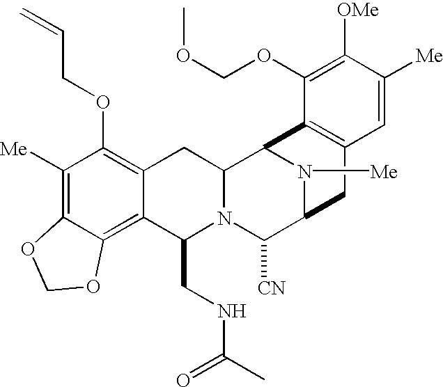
C1([Me])=C2C(=C3C(=C1OCC=C)CC1N(C3CNC(=O)C)C([CN])C3N([Me])C1C1=C(C3)C=C([Me])C([OMe])=C1OCOC)OCO2
